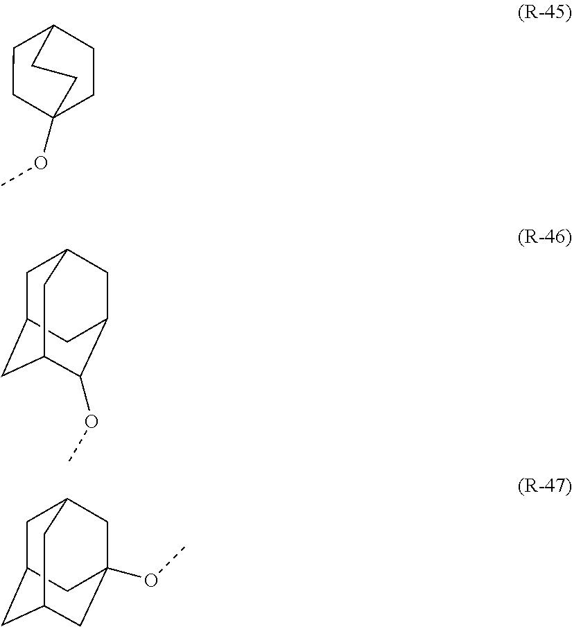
C1CC2CCC1(OC)CC2.C1C2CC3C(OC)C(CC1C3)C2.C1C2CC3CC(OC)(CC1C3)C2
